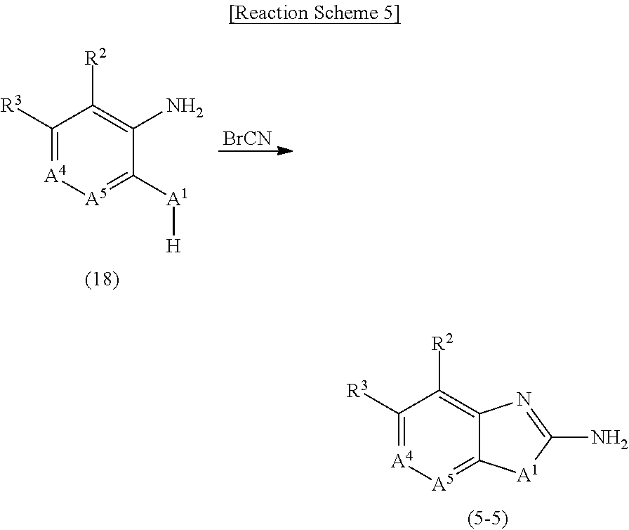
C1([R3])=[A4][A5]=C2C(=C1[R2])N=C(N)[A1]2.C1([R3])=[A4][A5]=C([A1][H])C(N)=C1[R2].[BrCN]
